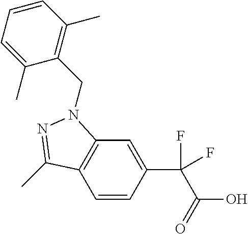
C1=CC(C(C(O)=O)(F)F)=CC2=C1C(C)=NN2CC1=C(C)C=CC=C1C
